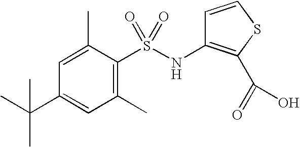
C1=C(C)C(S(NC2=C(C(=O)O)SC=C2)(=O)=O)=C(C)C=C1C(C)(C)C
